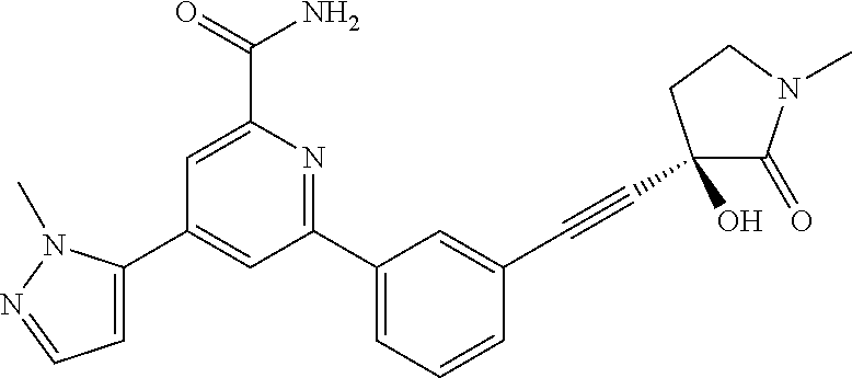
C1=C(C(=O)N)N=C(C2=CC=CC(C#CC3(O)C(=O)N(C)CC3)=C2)C=C1C1=CC=NN1C
